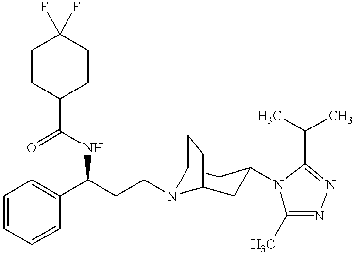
C1=CC=CC(C(CCN2CCCC2CC(CC)N2C(C)=NN=C2C(C)C)NC(=O)C2CCC(F)(F)CC2)=C1
